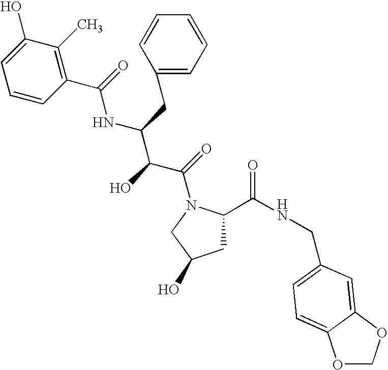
C1C(C(NCC2=CC=C3OCOC3=C2)=O)N(C(=O)C(C(NC(=O)C2=C(C)C(O)=CC=C2)CC2=CC=CC=C2)O)CC1O
